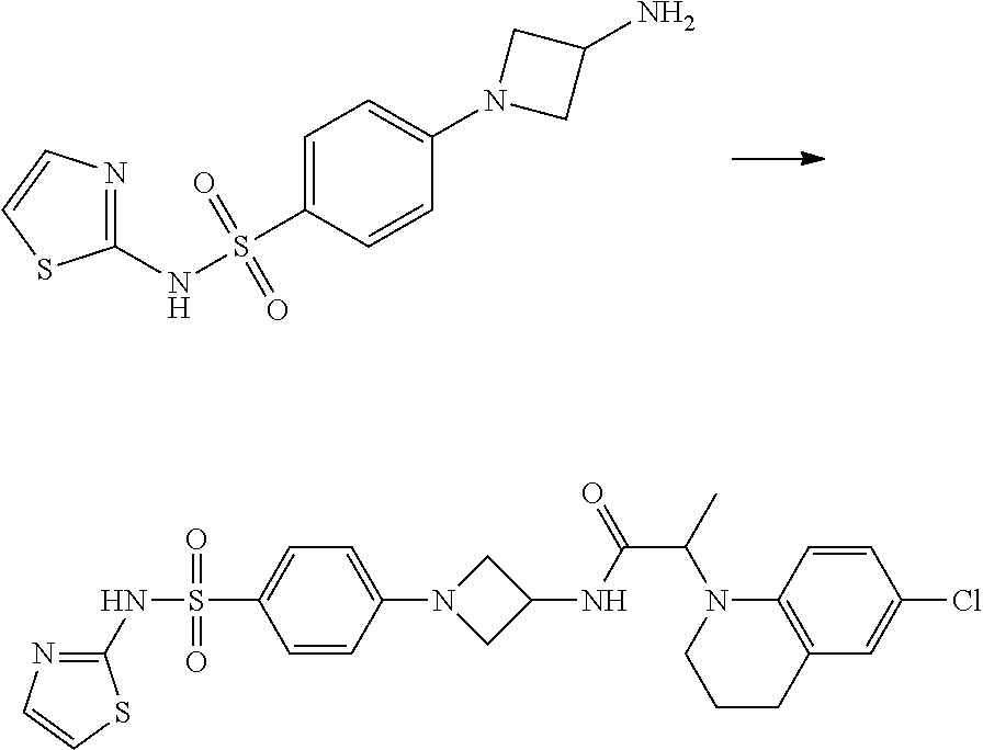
C1(NS(=O)(=O)C2=CC=C(N3CC(N)C3)C=C2)=NC=CS1.C1(NS(C2=CC=C(N3CC(NC(C(C)N4CCCC5=C4C=CC(Cl)=C5)=O)C3)C=C2)(=O)=O)=NC=CS1
